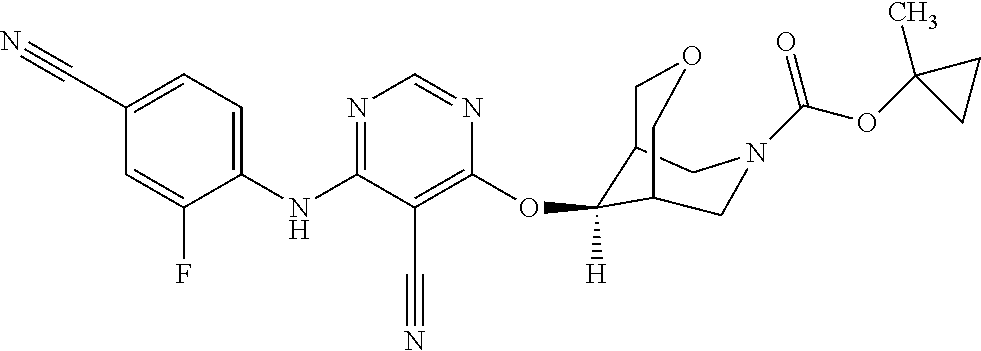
C1(NC2=NC=NC(OC3([H])C4COCC3CN(C(OC3(C)CC3)=O)C4)=C2C#N)=CC=C(C#N)C=C1F
